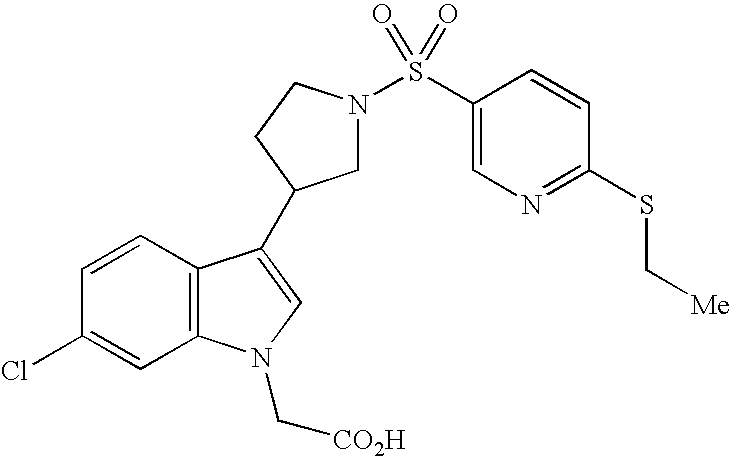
C1N(S(C2=CN=C(SC[Me])C=C2)(=O)=O)CCC1C1=CN(C[CO2H])C2=C1C=CC(Cl)=C2
